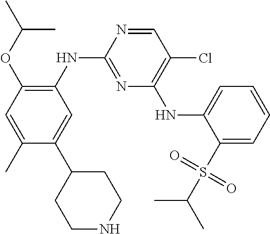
C1=NC(NC2=C(OC(C)C)C=C(C)C(C3CCNCC3)=C2)=NC(NC2=CC=CC=C2S(C(C)C)(=O)=O)=C1Cl
